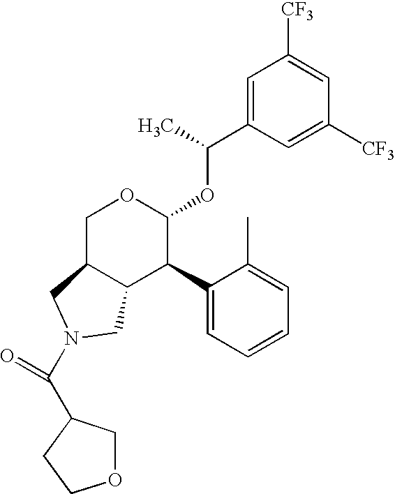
C1=C(C(C)OC2OCC3C(C2C2=CC=CC=C2C)CN(C(C2COCC2)=O)C3)C=C([CF3])C=C1[CF3]
